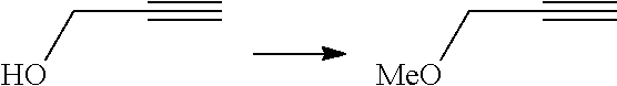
C(C#C)O.C(C#C)[MeO]
